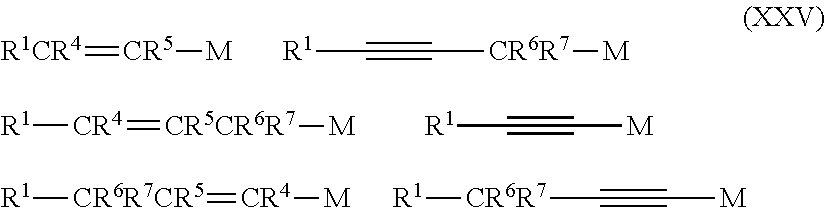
[R1CR4]=[CR5][M].[R1]C#C[CR6R7][M].[CR4](=[CR5CR6R7][M])[R1].[R1]C#C[M].[CR6R7CR5]([R1])=[CR4][M].[CR6R7]([R1])C#C[M]
